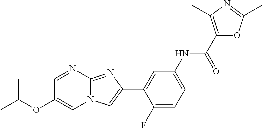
C1=NC2=NC(C3=CC(NC(C4=C(C)N=C(C)O4)=O)=CC=C3F)=CN2C=C1OC(C)C
